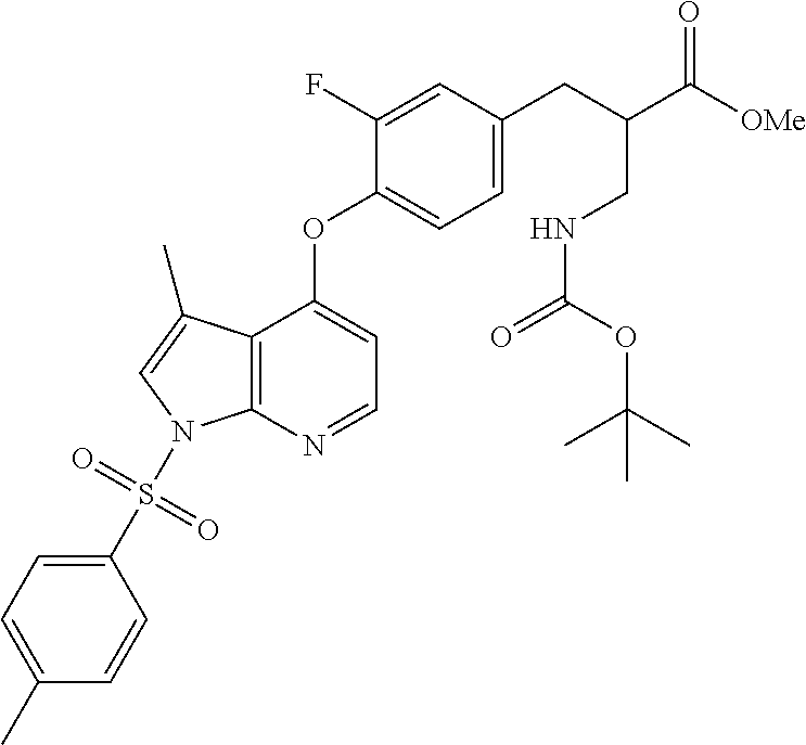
C12=C(N=CC=C1OC1=CC=C(CC(C(=O)[OMe])CNC(OC(C)(C)C)=O)C=C1F)N(S(=O)(=O)C1=CC=C(C)C=C1)C=C2C
